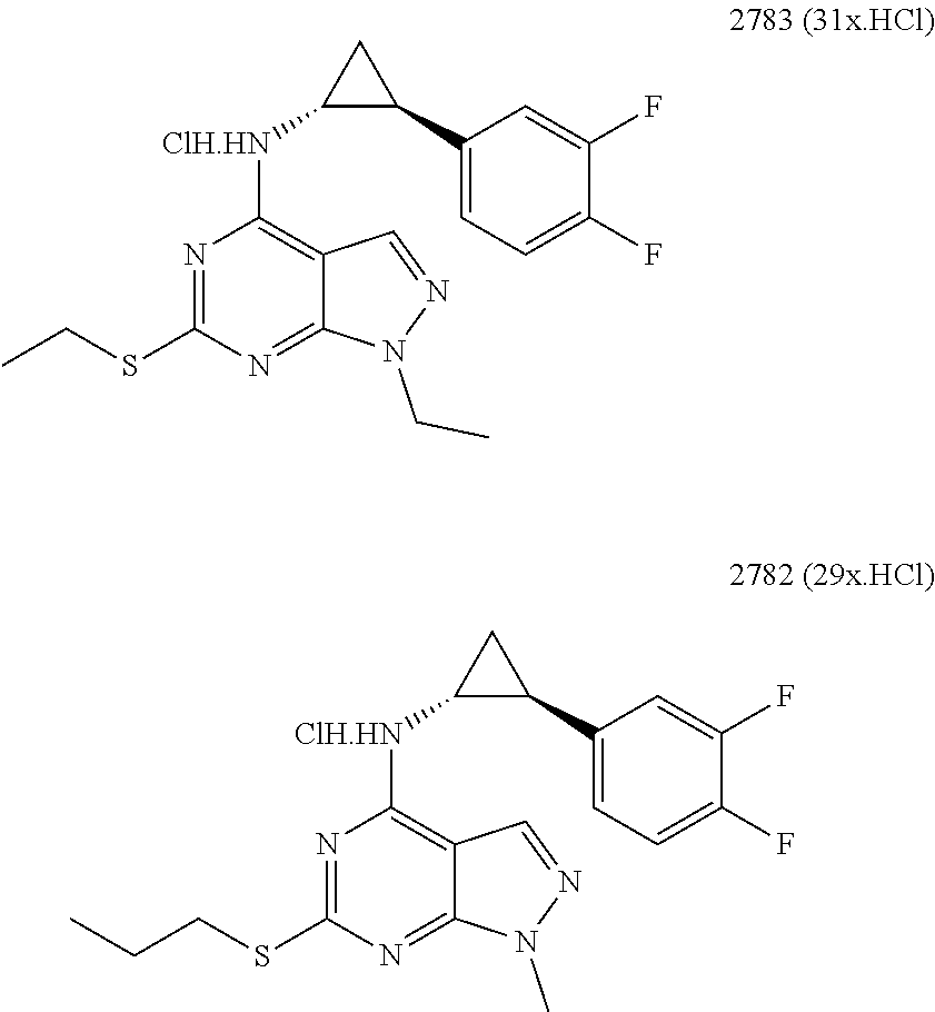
C1(SCC)=NC([ClH.HN]C2C(C3=CC=C(F)C(F)=C3)C2)=C2C=NN(CC)C2=N1.C1(SCCC)=NC([ClH.HN]C2C(C3=CC=C(F)C(F)=C3)C2)=C2C=NN(C)C2=N1
